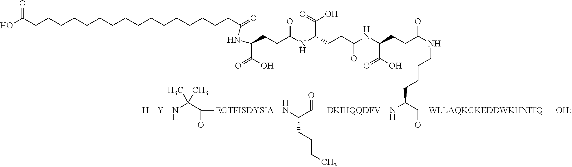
C(CCC(NC(CCC(NC(CCC(NCCCCC(C([WLLAQKGKEDDWKHNITQ][OH])=O)N[DKIHQQDFV]C(C(N[EGTFISDYSIA]C(C(N[Y][H])(C)C)=O)CCCC)=O)=O)C(O)=O)=O)C(=O)O)=O)(C(O)=O)NC(=O)CCCCCCCCCCCCCCCCC(O)=O
